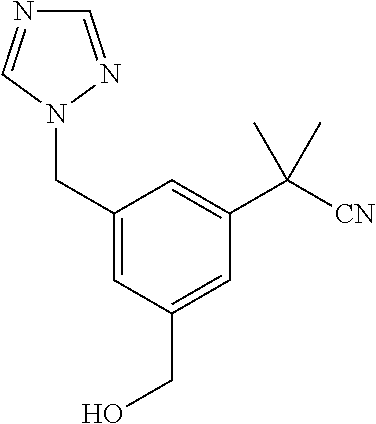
C1(CN2C=NC=N2)=CC(CO)=CC(C([CN])(C)C)=C1
